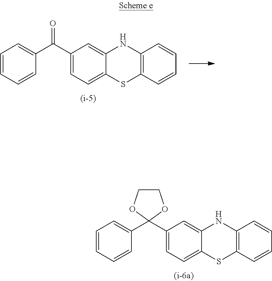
C1=CC=CC(C(C2=CC=C3C(=C2)NC2=C(S3)C=CC=C2)=O)=C1.C1=CC=CC(C2(C3=CC=C4C(=C3)NC3=C(S4)C=CC=C3)OCCO2)=C1
